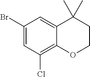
C1(Br)=CC(Cl)=C2C(=C1)C(C)(C)CCO2
